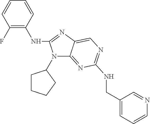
C12=NC(NCC3=CC=CN=C3)=NC=C1N=C(NC1=C(F)C=CC=C1)N2C1CCCC1
